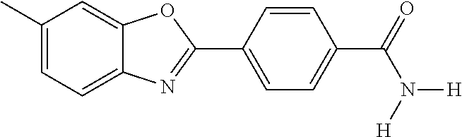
C1=C(C)C=C2C(=C1)N=C(C1=CC=C(C(N([H])[H])=O)C=C1)O2
